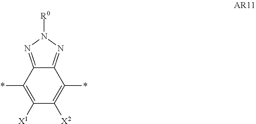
C12=NN([R0])N=C1C(*)=C([X1])C([X2])=C2*
